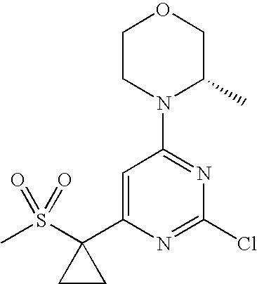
C1CN(C2=NC(Cl)=NC(C3(S(C)(=O)=O)CC3)=C2)C(C)CO1
